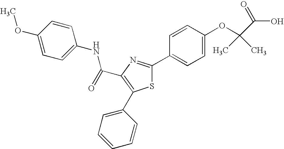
C(C1=C(C2=CC=CC=C2)SC(C2=CC=C(OC(C(O)=O)(C)C)C=C2)=N1)(=O)NC1=CC=C(OC)C=C1
